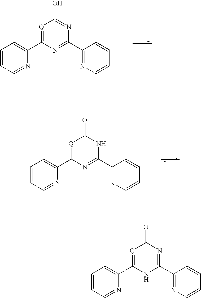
[Q]1=C(C2=CC=CC=N2)N=C(C2=NC=CC=C2)N=C1O.[Q]1=C(C2=CC=CC=N2)N=C(C2=NC=CC=C2)NC1=O.[Q]1=C(C2=CC=CC=N2)NC(C2=NC=CC=C2)=NC1=O
